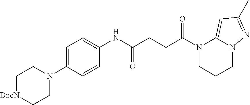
C1(NC(CCC(N2CCCN3C2=CC(C)=N3)=O)=O)=CC=C(N2CC[BocN]CC2)C=C1
